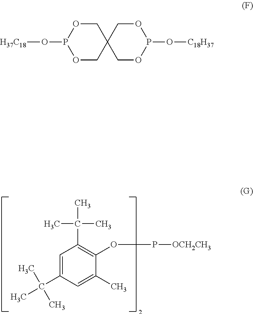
C1=C(C(C)(C)C)C=C(C)C(OP[OCH2CH3])=C1C(C)(C)C.O([C18H37])P1OCC2(CO1)COP(O[H37C18])OC2
